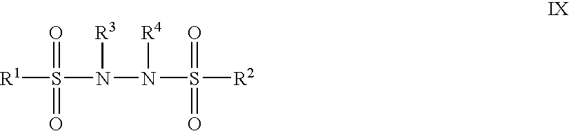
[R1]S(N([R3])N(S([R2])(=O)=O)[R4])(=O)=O
